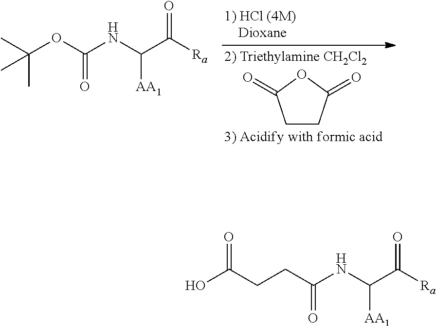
C1CC(=O)OC1=O.O=C([Ra])C(NC(OC(C)(C)C)=O)[AA1].O=C(NC(C([Ra])=O)[AA1])CCC(O)=O
